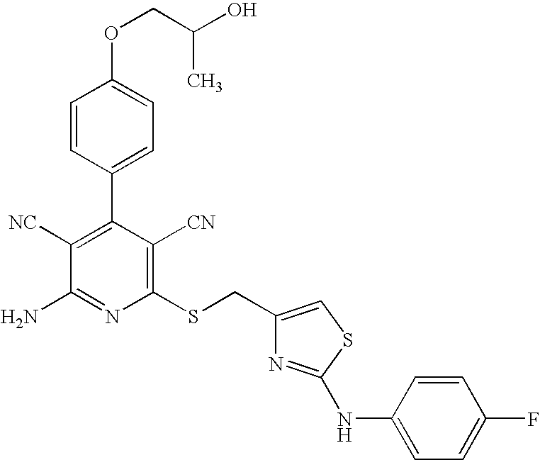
C1=CC(C2=C([NC])C(N)=NC(SCC3=CSC(NC4=CC=C(F)C=C4)=N3)=C2[CN])=CC=C1OCC(O)C
